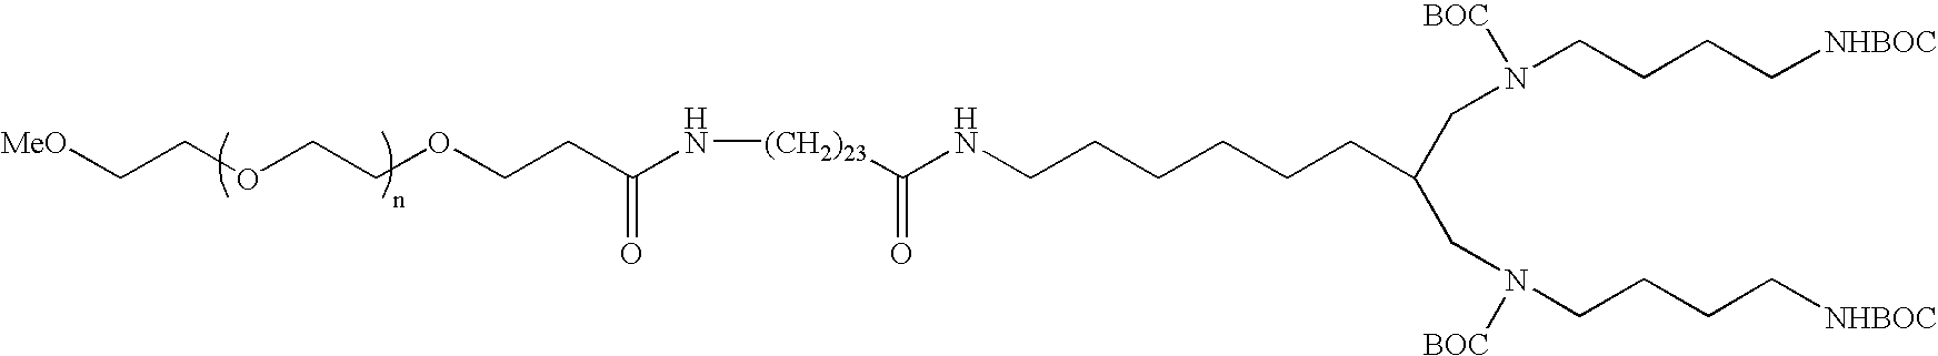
[MeO]CCOCCOCCC(N[(CH2)23]C(NCCCCCCC(CN(CCCC[NHBOC])[BOC])CN(CCCC[NHBOC])[BOC])=O)=O
